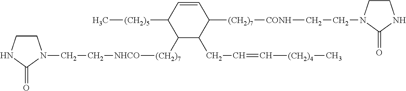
C1CNC(=O)N1CC[NHCO][(CH2)7]C1C(CC=C[(CH2)4]C)C([(CH2)7][CONH]CCN2CCNC2=O)C=CC1[(CH2)5]C
